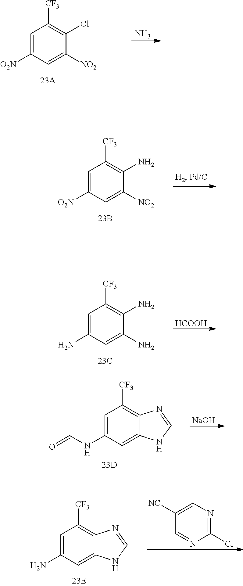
C1=C([O2N])C=C([NO2])C(Cl)=C1[CF3].N.C1=C([O2N])C=C([NO2])C(N)=C1[CF3].C1=C(N)C=C(N)C(N)=C1[CF3].[HCOOH].[NaOH].C1=C(NC=O)C=C2C(=C1[CF3])N=CN2.C1(Cl)=NC=C([NC])C=N1.C1=C(N)C=C2C(=C1[CF3])N=CN2
